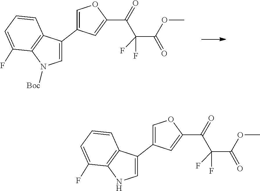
C1(C2=CN([Boc])C3=C2C=CC=C3F)=COC(C(=O)C(C(OC)=O)(F)F)=C1.C1(C2=CNC3=C2C=CC=C3F)=COC(C(=O)C(C(OC)=O)(F)F)=C1
